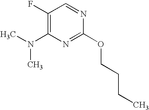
C1(F)=C(N(C)C)N=C(OCCCC)N=C1
